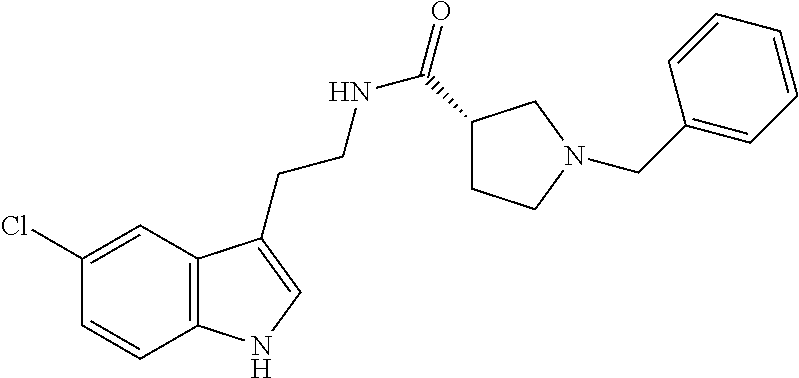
N(CCC1=CNC2=C1C=C(Cl)C=C2)C(=O)C1CCN(CC2=CC=CC=C2)C1
